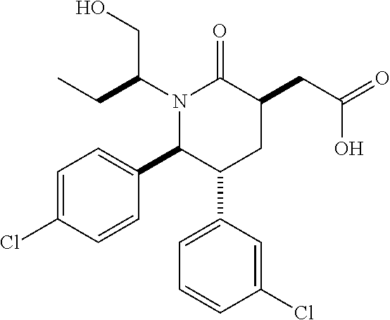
C1=C(Cl)C=CC(C2C(C3=CC=CC(Cl)=C3)CC(CC(=O)O)C(=O)N2C(CC)CO)=C1
